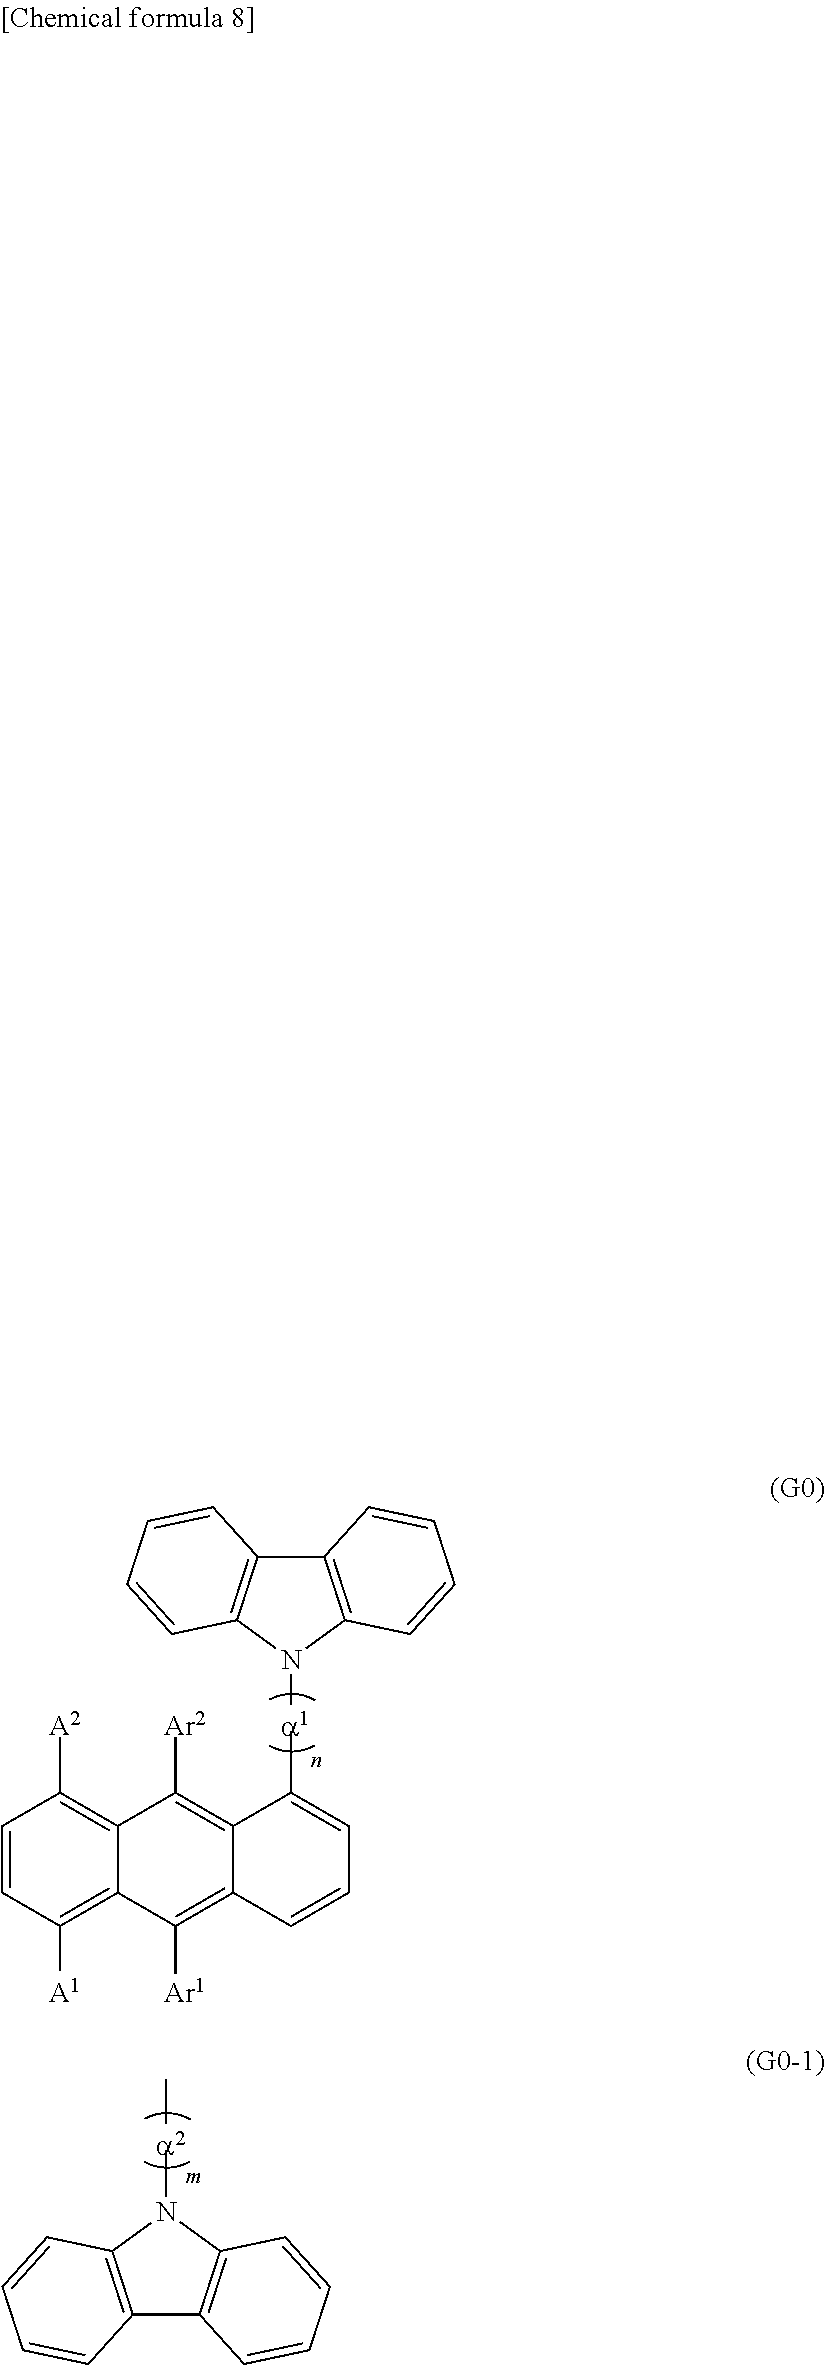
C1([a1]N2C3=C(C4=C2C=CC=C4)C=CC=C3)=CC=CC2=C([Ar1])C3=C([A1])C=CC([A2])=C3C([Ar2])=C12.C12=C(C=CC=C1)N([a2]C)C1=C2C=CC=C1
